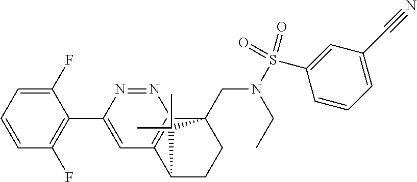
C1(F)=CC=CC(F)=C1C1=CC2=C(N=N1)C1(CN(S(C3=CC(C#N)=CC=C3)(=O)=O)CC)CCC2C1(C)C
